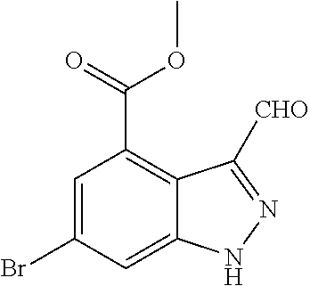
C1=C(Br)C=C2C(=C1C(=O)OC)C([CHO])=NN2
